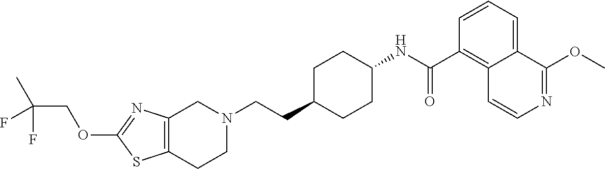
C12=C(CCN(CCC3CCC(NC(C4=C5C(=CC=C4)C(OC)=NC=C5)=O)CC3)C1)SC(OCC(C)(F)F)=N2
